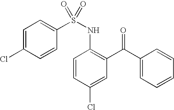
C1(S(NC2=C(C(C3=CC=CC=C3)=O)C=C(Cl)C=C2)(=O)=O)=CC=C(Cl)C=C1
